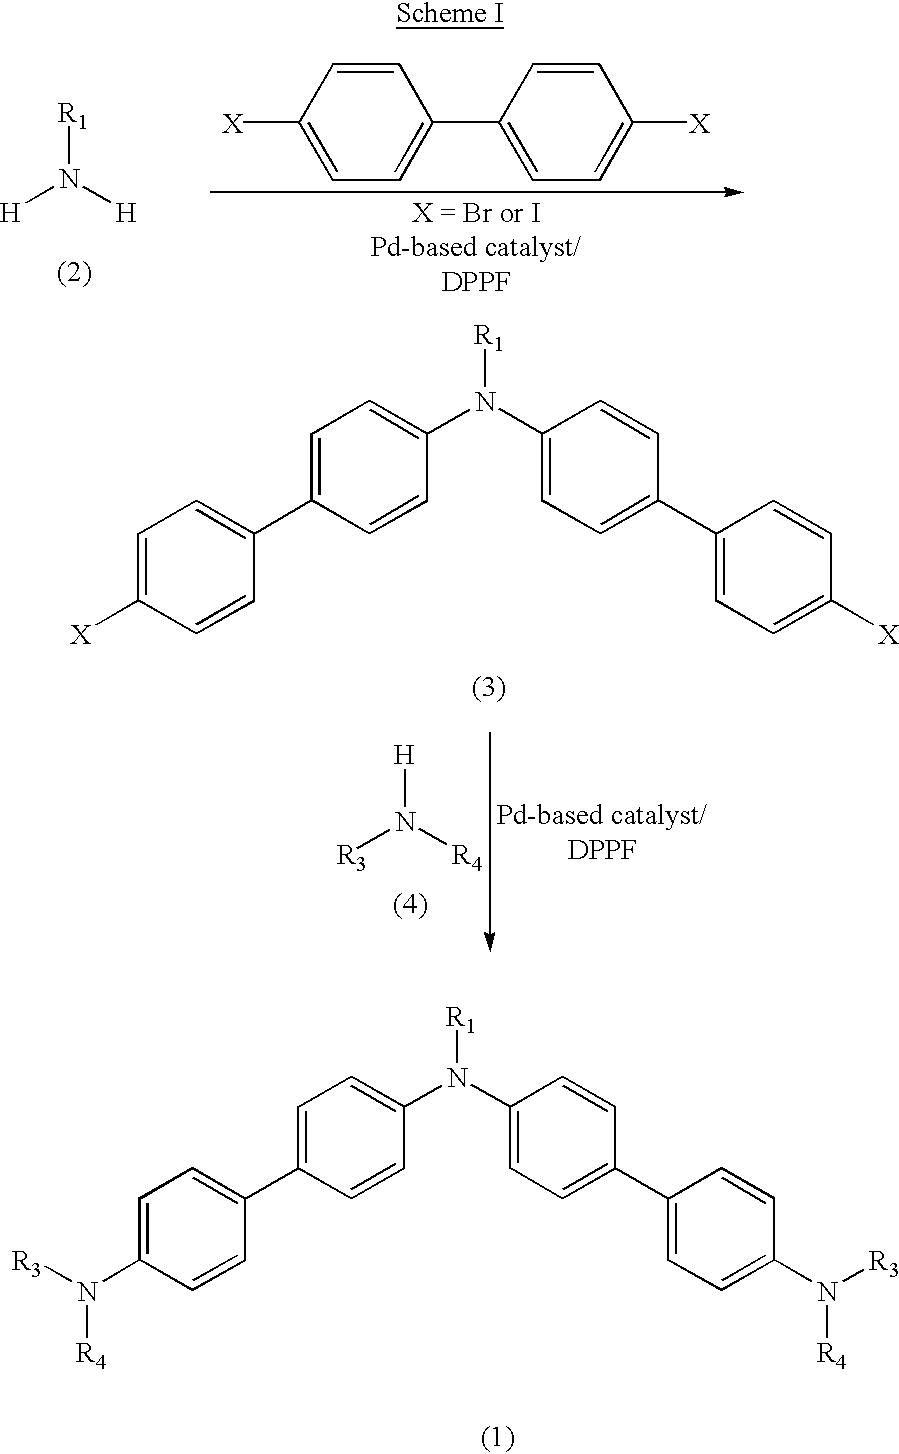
[R1]N([H])[H].C1(C2=CC=C([X])C=C2)=CC=C([X])C=C1.[R1]N(C1=CC=C(C2=CC=C([X])C=C2)C=C1)C1=CC=C(C2=CC=C([X])C=C2)C=C1.[H]N([R4])[R3].[R1]N(C1=CC=C(C2=CC=C(N([R3])[R4])C=C2)C=C1)C1=CC=C(C2=CC=C(N([R3])[R4])C=C2)C=C1
